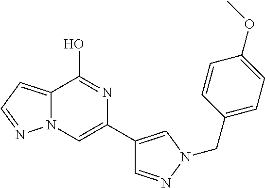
C12=CC=NN1C=C(C1=CN(CC3=CC=C(OC)C=C3)N=C1)N=C2O
